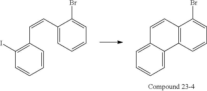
C12=C(C=CC=C1Br)C1=CC=CC=C1C=C2.C1(C=CC2=C(I)C=CC=C2)=CC=CC=C1Br
